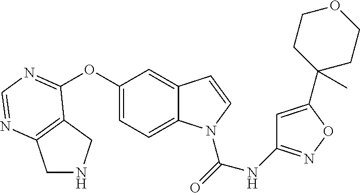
C1(OC2=NC=NC3=C2CNC3)=CC=C2C(=C1)C=CN2C(=O)NC1=NOC(C2(C)CCOCC2)=C1
